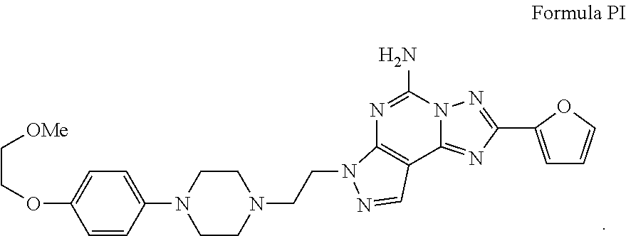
C1(N2CCN(CCN3C4=C(C5=NC(C6=CC=CO6)=NN5C(N)=N4)C=N3)CC2)=CC=C(OCC[OMe])C=C1
